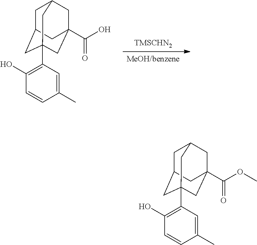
[TMSCHN2].[MeOH/benzene].C1C2CC3(C4=C(O)C=CC(C)=C4)CC(C(O)=O)(CC1C3)C2.C1C2CC3(C4=C(O)C=CC(C)=C4)CC(C(OC)=O)(CC1C3)C2
